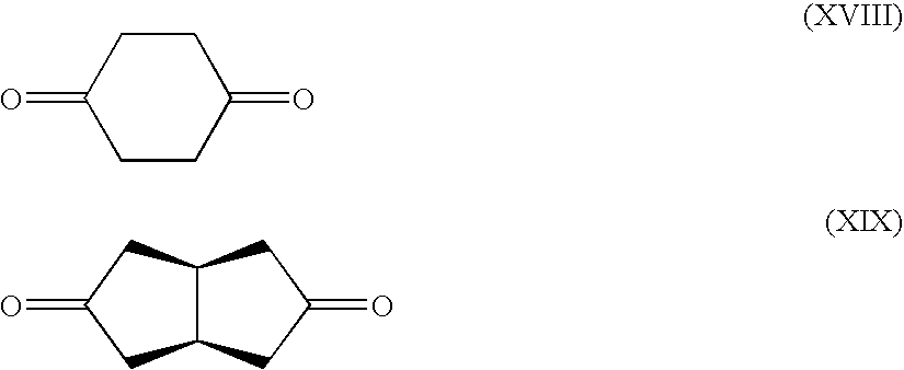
C1C(=O)CCC(=O)C1.C12C(CC(=O)C1)CC(=O)C2
